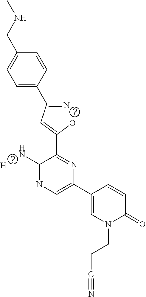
C1=C(C(=N)C=C(O)C2=NC(C3=CN(CCC#N)C(=O)C=C3)=CN=C2N)C=CC(CNC)=C1.[H]
